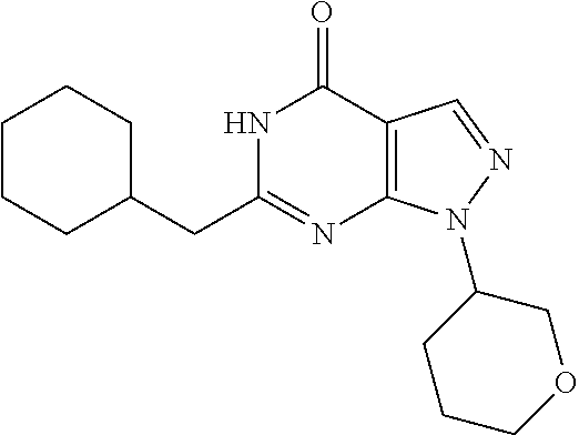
N1C(CC2CCCCC2)=NC2=C(C1=O)C=NN2C1CCCOC1
